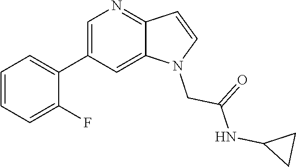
C1=C(C2=CC=CC=C2F)C=C2C(=N1)C=CN2CC(=O)NC1CC1
